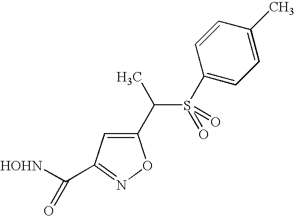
C1(C(S(=O)(C2=CC=C(C)C=C2)=O)C)=CC(C([HOHN])=O)=NO1
